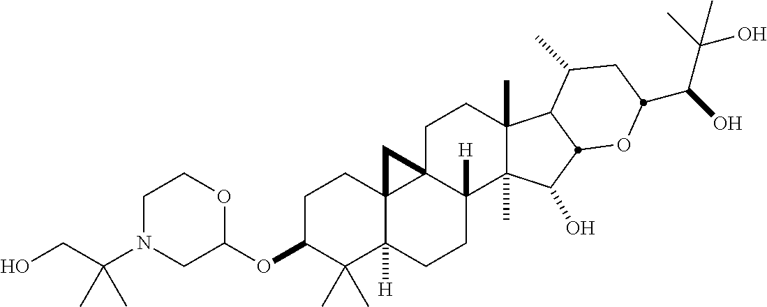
C1C(OC2OCCN(C(CO)(C)C)C2)C(C)(C)C2([H])C3(C1)C1(C([H])(CC2)C2(C)C(C)(CC1)C1C(C)CC(C(C(C)(O)C)O)OC1C2O)C3
